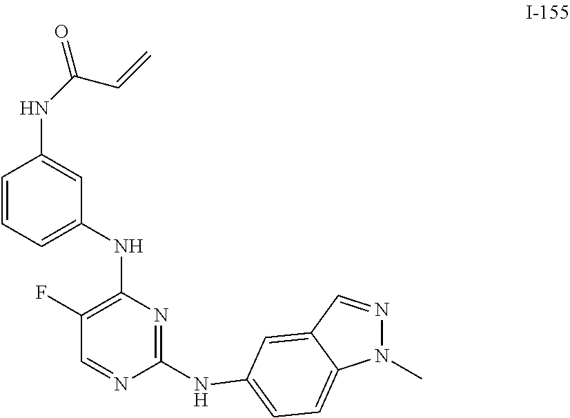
C1(NC2=CC=C3N(C)N=CC3=C2)=NC(NC2=CC=CC(NC(=O)C=C)=C2)=C(F)C=N1
